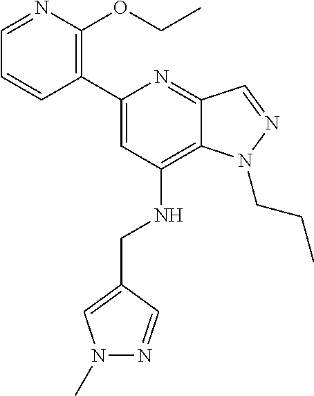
C1(C2=CC(NCC3=CN(C)N=C3)=C3C(=N2)C=NN3CCC)=C(OCC)N=CC=C1
